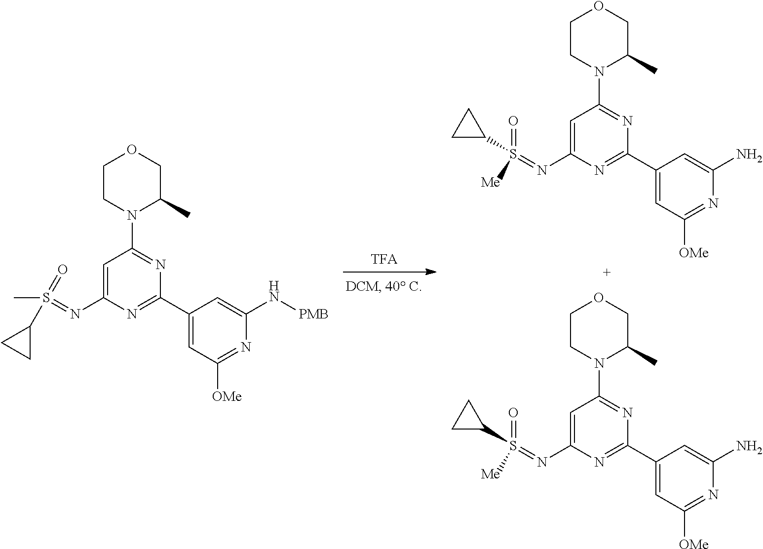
C1CN(C2=NC(C3=CC([OMe])=NC(N)=C3)=NC(N=S(=O)(C3CC3)[Me])=C2)C(C)CO1.C1CN(C2=NC(C3=CC([OMe])=NC(N)=C3)=NC(N=S(=O)(C3CC3)[Me])=C2)C(C)CO1.C1CN(C2=NC(C3=CC([OMe])=NC(N[PMB])=C3)=NC(N=S(C3CC3)(=O)C)=C2)C(C)CO1
